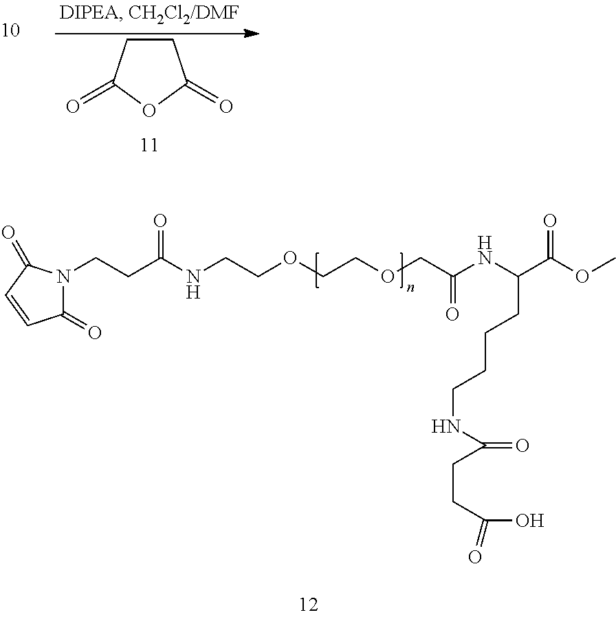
C(OCCOCC(=O)NC(C(OC)=O)CCCCNC(CCC(O)=O)=O)CNC(CCN1C(=O)C=CC1=O)=O.C1CC(=O)OC1=O
